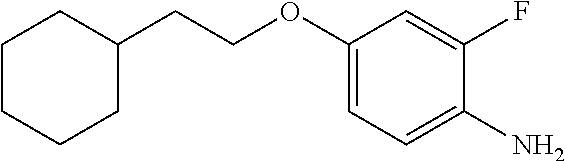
C1(OCCC2CCCCC2)=CC=C(N)C(F)=C1
